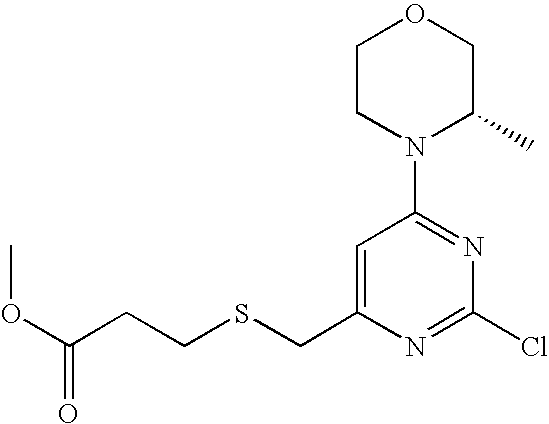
C1CN(C2=NC(Cl)=NC(CSCCC(OC)=O)=C2)C(C)CO1
